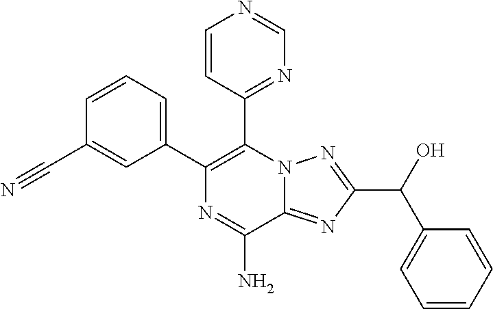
C1=CC=C(C2=C(C3=NC=NC=C3)N3C(=NC(C(O)C4=CC=CC=C4)=N3)C(N)=N2)C=C1C#N
